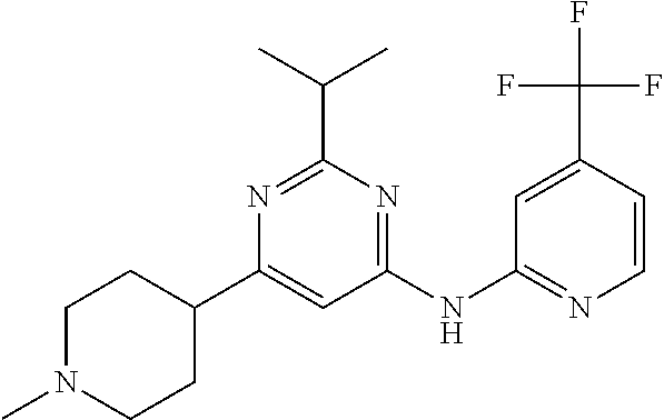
C1(C2CCN(C)CC2)=CC(NC2=NC=CC(C(F)(F)F)=C2)=NC(C(C)C)=N1
